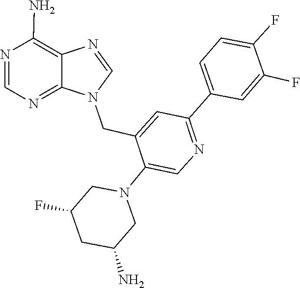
C1=NC2=C(N)N=CN=C2N1CC1=CC(C2=CC=C(F)C(F)=C2)=NC=C1N1CC(F)CC(N)C1
